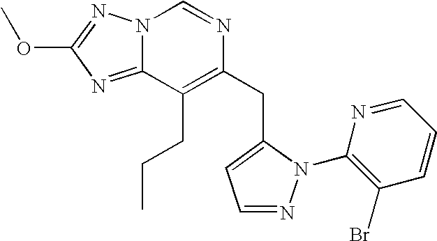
C1=NC(CC2=CC=NN2C2=C(Br)C=CC=N2)=C(CCC)C2=NC(OC)=NN12
